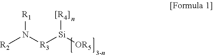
[R2]N([R3][Si]([OR5])[[R4]])[R1]
